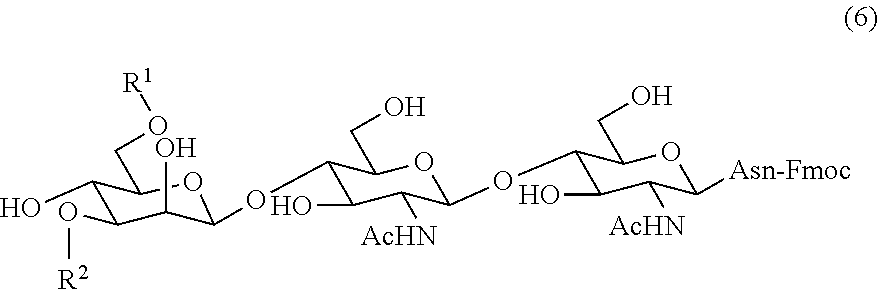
C1(O)C(O[R2])C(O)C(OC2C(O)C([AcHN])C(OC3C(O)C([AcHN])C([Asn-Fmoc])OC3CO)OC2CO)OC1CO[R1]
